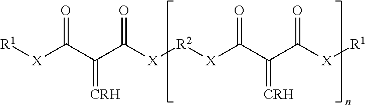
[R1][X]C(=O)C(=[CRH])C(=O)[X][R2][X]C(C(C([X][R1])=O)=[CRH])=O
